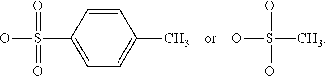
C1(C)=CC=C(S(O)(=O)=O)C=C1.CS(O)(=O)=O
